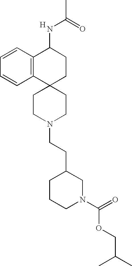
C1CN(CCC2CCCN(C(=O)OCC(C)C)C2)CCC12CCC(NC(C)=O)C1=C2C=CC=C1.[H]
